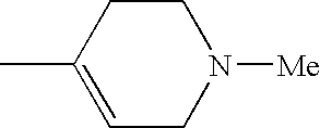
C1(C)=CCN([Me])CC1
